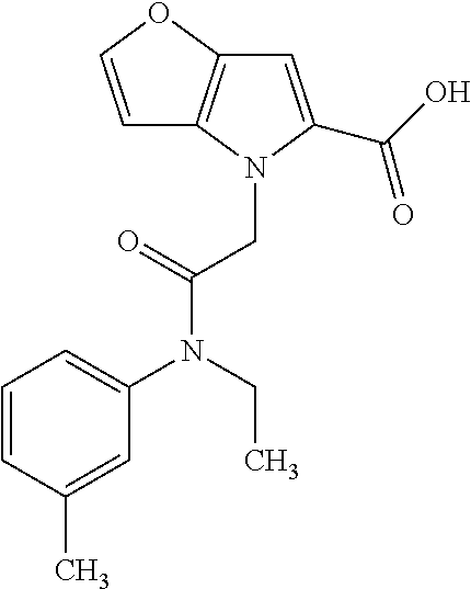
C1=CC(C)=CC(N(CC)C(CN2C(C(O)=O)=CC3=C2C=CO3)=O)=C1
